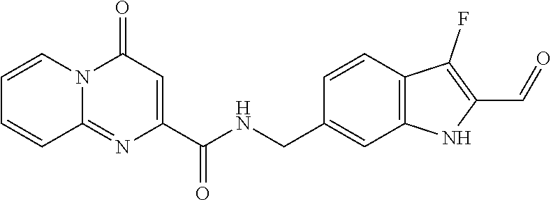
C1=CN2C(=NC(C(NCC3=CC4=C(C=C3)C(F)=C(C=O)N4)=O)=CC2=O)C=C1
